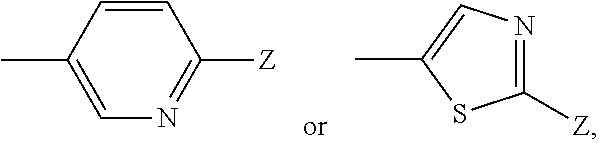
C1=C(C)C=CC([Z])=N1.C1([Z])=NC=C(C)S1
